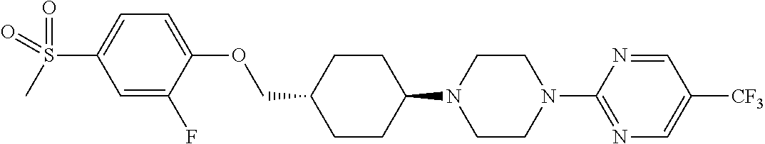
C1CC(N2CCN(C3=NC=C([CF3])C=N3)CC2)CCC1COC1=CC=C(S(=O)(C)=O)C=C1F
